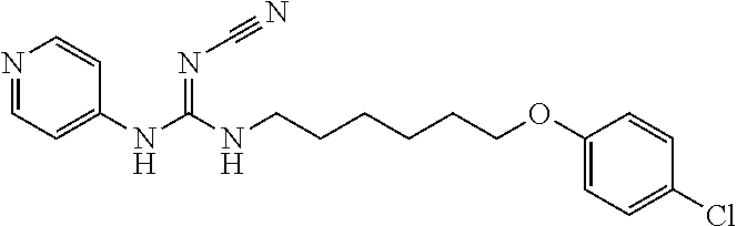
N1=CC=C(NC(NCCCCCCOC2=CC=C(Cl)C=C2)=NC#N)C=C1
